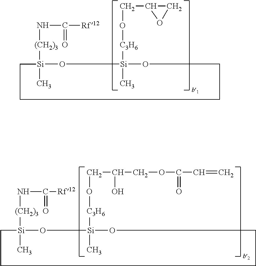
[(CH2)3]([Si]1(C)O[Si](C)([C3H6]OCC2OC2)OCCCC1)NC(=O)[Rf12].[(CH2)3]([Si]1(C)O[Si](C)([C3H6]OCC(O)COC(=O)C=C)OCCCC1)NC(=O)[Rf12]
